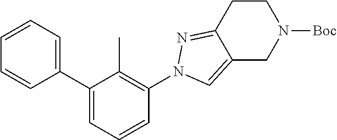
C1(C2=CC=CC(N3N=C4CCN([Boc])CC4=C3)=C2C)=CC=CC=C1
